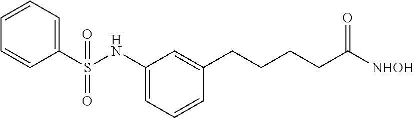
C1(S(NC2=CC=CC(CCCCC([NHOH])=O)=C2)(=O)=O)=CC=CC=C1
